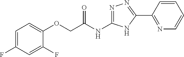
C(C(NC1=NN=C(C2=NC=CC=C2)N1)=O)OC1=CC=C(F)C=C1F
